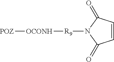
C1=CC(=O)N([R9][OCONH][POZ])C1=O
